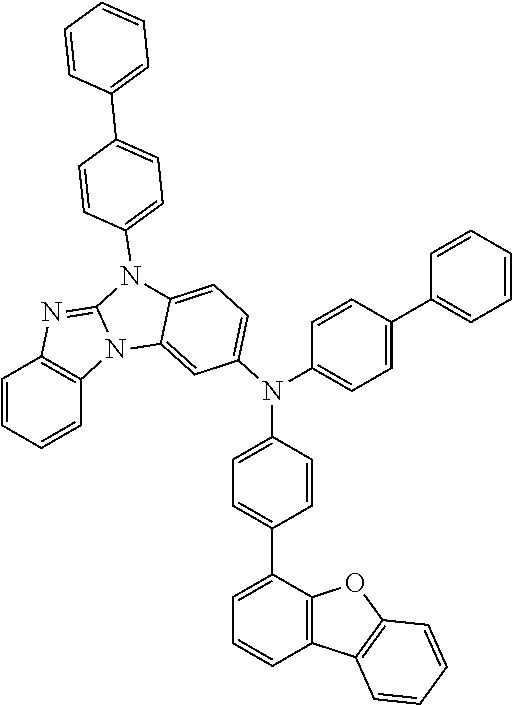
C1=CC=CC2=C1N=C1N2C2=CC(N(C3=CC=C(C4=CC=CC5=C4OC4=C5C=CC=C4)C=C3)C3=CC=C(C4=CC=CC=C4)C=C3)=CC=C2N1C1=CC=C(C2=CC=CC=C2)C=C1
